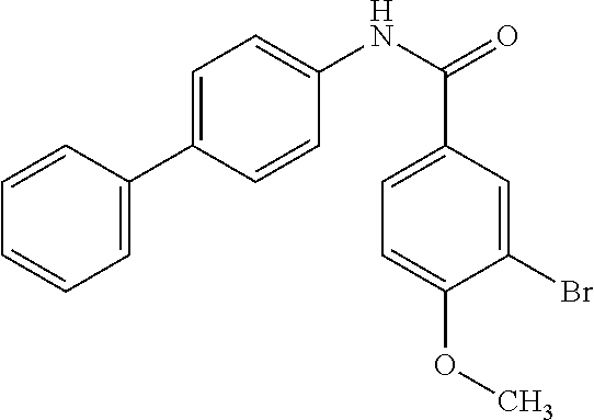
C1=CC(C2=CC=C(NC(=O)C3=CC=C(OC)C(Br)=C3)C=C2)=CC=C1
